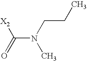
N(C(=O)[X2])(C)CCC
